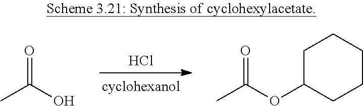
CC(O)=O.CC(OC1CCCCC1)=O.[cyclohexanol].Cl
